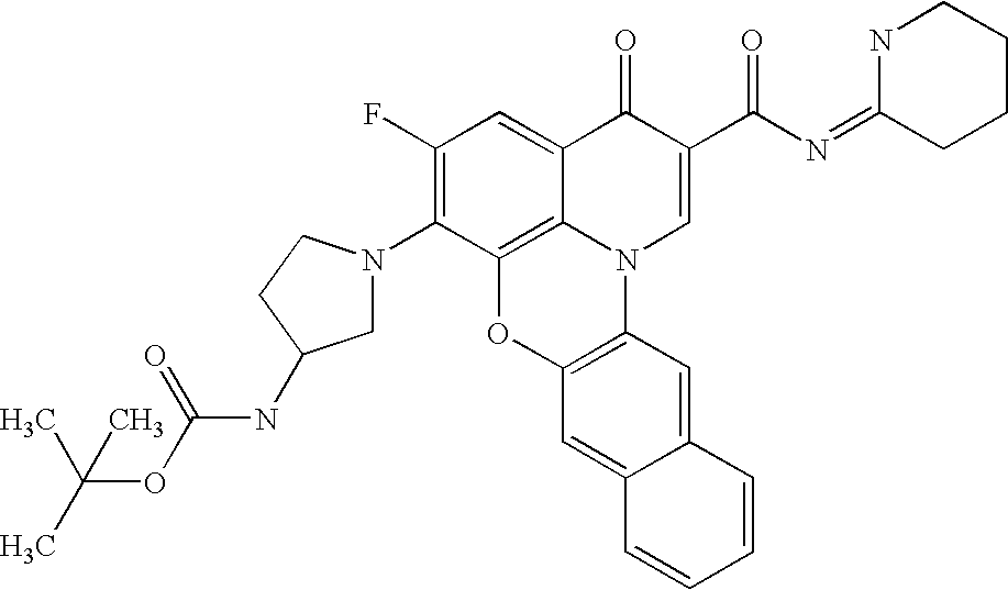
C1(F)=C(N2CC(NC(=O)OC(C)(C)C)CC2)C2=C3C(=C1)C(=O)C(C(N=C1CCCCN1)=O)=CN3C1=C(O2)C=C2C(=C1)C=CC=C2
